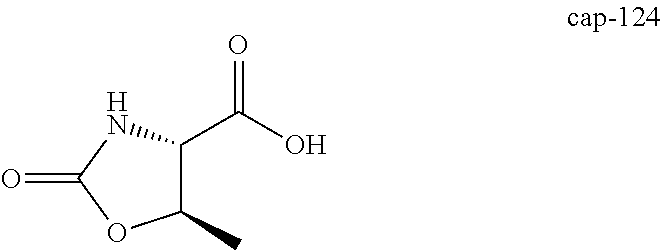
C1(C(O)=O)C(C)OC(=O)N1
